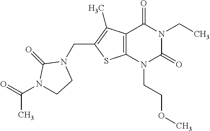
C12=C(N(CCOC)C(=O)N(CC)C1=O)SC(CN1C(=O)N(C(=O)C)CC1)=C2C
